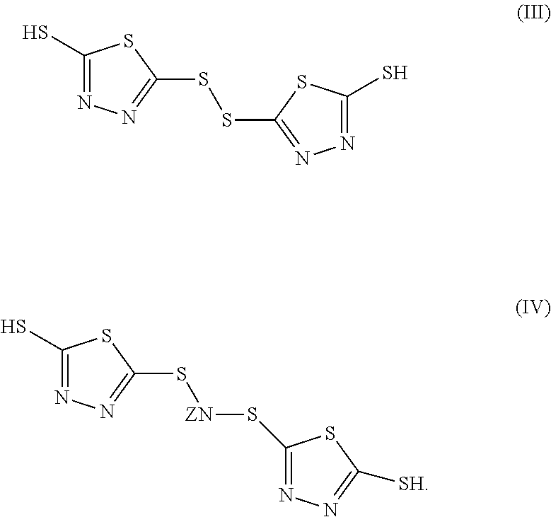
C1(S)=NN=C(SSC2=NN=C(S)S2)S1.C1(S)=NN=C(S[ZN]SC2=NN=C([SH])S2)S1
